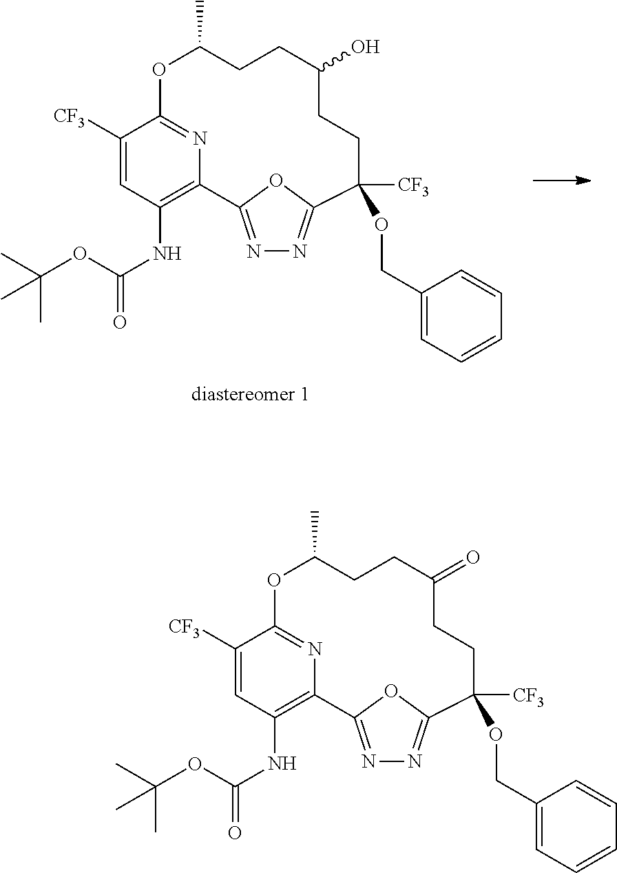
N1=C2OC(=N1)C([CF3])(OCC1=CC=CC=C1)CCC(O)CCC(C)OC1=NC2=C(NC(=O)OC(C)(C)C)C=C1[CF3].N1=C2OC(=N1)C([CF3])(OCC1=CC=CC=C1)CCC(=O)CCC(C)OC1=NC2=C(NC(=O)OC(C)(C)C)C=C1[CF3]
